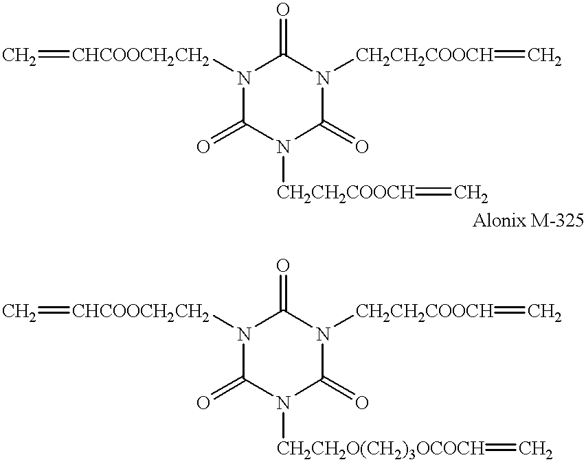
N1([CHCOOCH2CH2]=C)C(=O)N([CH2CH2COOCH]=C)C(=O)N([CH2CH2COOCH]=C)C1=O.N1([CHCOOCH2CH2]=C)C(=O)N([CH2CH2O(CH2)3OCOCH]=C)C(=O)N([CH2CH2COOCH]=C)C1=O
